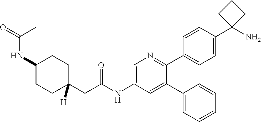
C(NC1CCC(C(C(NC2=CN=C(C3=CC=C(C4(N)CCC4)C=C3)C(C3=CC=CC=C3)=C2)=O)C)([H])CC1)(=O)C
